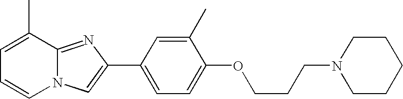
C1=C(C)C2=NC(C3=CC=C(OCCCN4CCCCC4)C(C)=C3)=CN2C=C1
